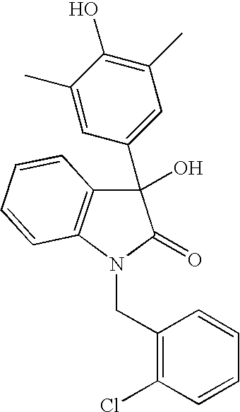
OC1(C2=CC(C)=C(O)C(C)=C2)C2=C(N(CC3=C(Cl)C=CC=C3)C1=O)C=CC=C2
